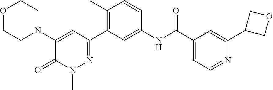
C1(N2CCOCC2)=CC(C2=C(C)C=CC(NC(C3=CC=NC(C4COC4)=C3)=O)=C2)=NN(C)C1=O
